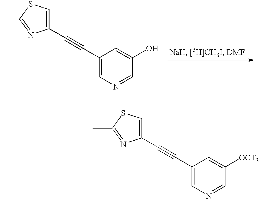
C1(C#CC2=CN=CC(O)=C2)=CSC(C)=N1.C1(C#CC2=CN=CC([OCT3])=C2)=CSC(C)=N1
